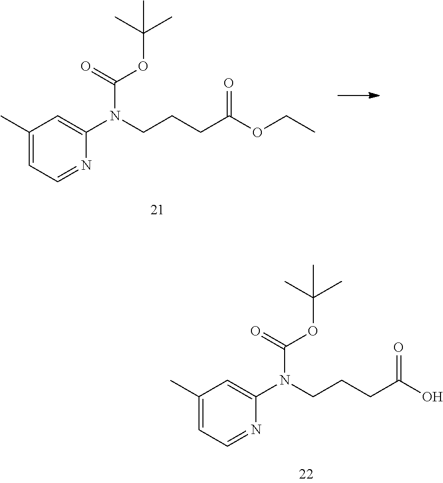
C1(C)=CC=NC(N(C(=O)OC(C)(C)C)CCCC(OCC)=O)=C1.C1(C)=CC=NC(N(C(OC(C)(C)C)=O)CCCC(O)=O)=C1
